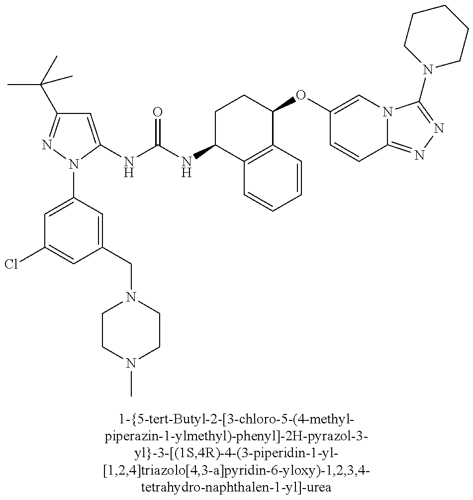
C1=C(NC(NC2C3=C(C(OC4=CN5C(=NN=C5N5CCCCC5)C=C4)CC2)C=CC=C3)=O)N(C2=CC(Cl)=CC(CN3CCN(C)CC3)=C2)N=C1C(C)(C)C
